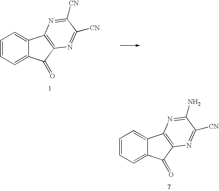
C1=CC=C2C(=C1)C1=C(C2=O)N=C([CN])C(N)=N1.C1=CC=C2C(=C1)C1=C(C2=O)N=C([CN])C([CN])=N1
